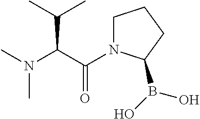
C(C(=O)N1CCCC1B(O)O)(N(C)C)C(C)C
